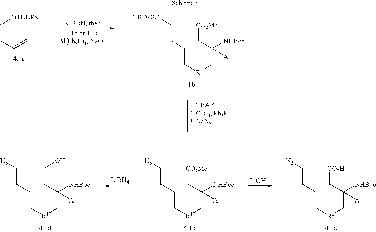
C(CC=C)[OTBDPS].[TBDPSO]CCCC[R1]CC([NHBoc])(C[CO2Me])[A].[LiBH4].[LiOH].[N3]CCCC[R1]CC([NHBoc])(C[CO2H])[A].[N3]CCCC[R1]CC([NHBoc])(C[CO2Me])[A].[N3]CCCC[R1]CC([NHBoc])(CCO)[A]
